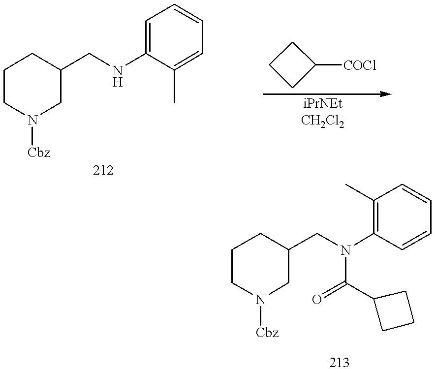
C1CN([Cbz])CC(CNC2=CC=CC=C2C)C1.C1CC([COCl])C1.C1CN([Cbz])CC(CN(C2=C(C)C=CC=C2)C(=O)C2CCC2)C1
